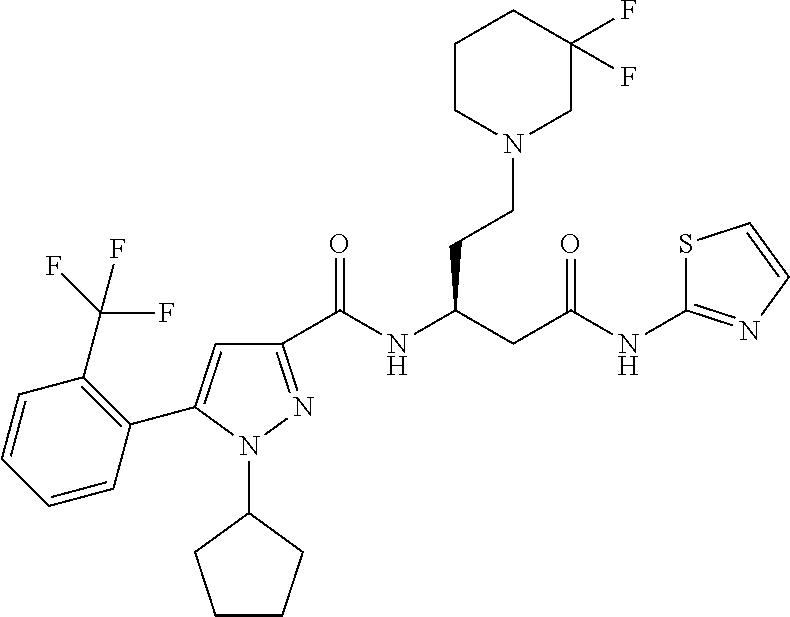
C1(C(NC(CC(NC2=NC=CS2)=O)CCN2CC(F)(F)CCC2)=O)=NN(C2CCCC2)C(C2=C(C(F)(F)F)C=CC=C2)=C1
